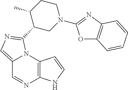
C12=CN=C(C3CN(C4=NC5=C(O4)C=CC=C5)CCC3C)N1C1=C(N=C2)NC=C1
